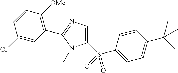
C1=CC(C(C)(C)C)=CC=C1S(C1=CN=C(C2=C([OMe])C=CC(Cl)=C2)N1C)(=O)=O
